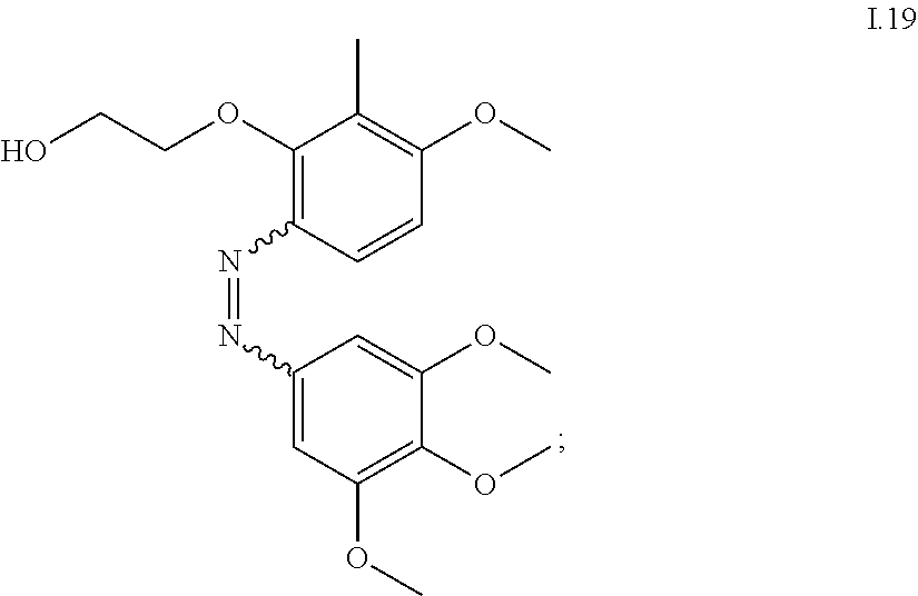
C1(OCCO)=C(N=NC2=CC(OC)=C(OC)C(OC)=C2)C=CC(OC)=C1C
